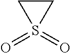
C1CS1(=O)=O
